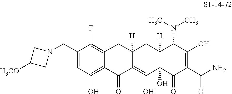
N1(CC2=CC(O)=C3C(=C2F)CC2([H])C(=C(O)C4(O)C([H])(C2)C(N(C)C)C(O)=C(C(N)=O)C4=O)C3=O)CC([H3CO])C1
